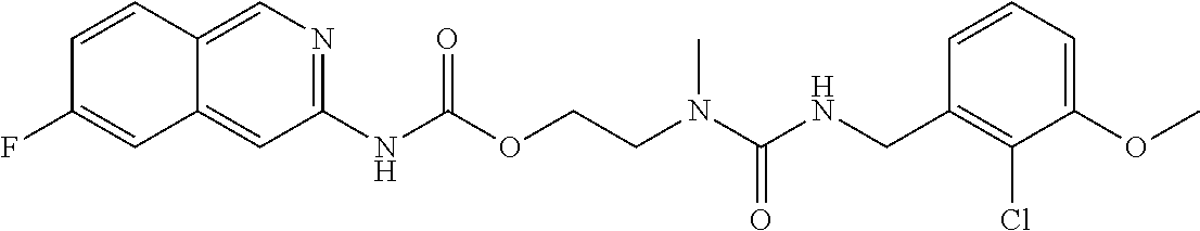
C1=CC(CNC(N(CCOC(NC2=NC=C3C(=C2)C=C(F)C=C3)=O)C)=O)=C(Cl)C(OC)=C1
